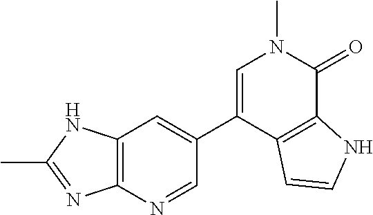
N1C(C)=NC2=C1C=C(C1=CN(C)C(=O)C3=C1C=CN3)C=N2
